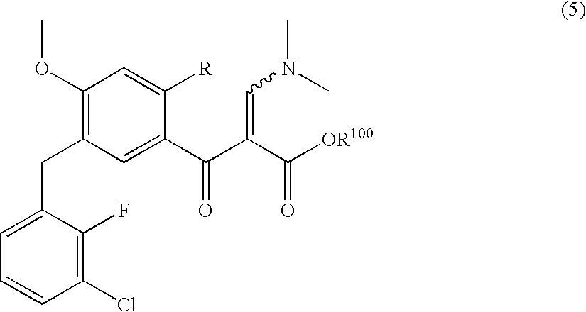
C1(Cl)=C(F)C(CC2=C(OC)C=C([R])C(C(C(C([OR100])=O)=CN(C)C)=O)=C2)=CC=C1
